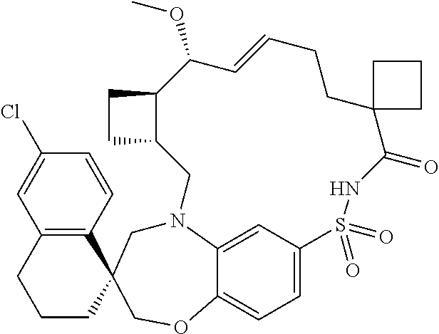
C12=C(C=CC(Cl)=C1)C1(CCC2)CN2C3=CC(=CC=C3OC1)S(=O)(=O)NC(=O)C1(CCC=CC(OC)C3C(C2)CC3)CCC1
